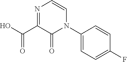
N1=C(C(O)=O)C(=O)N(C2=CC=C(F)C=C2)C=C1
